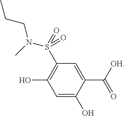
C1=C(O)C(C([OH])=O)=CC(S(=O)(=O)N(C)CCC)=C1O
